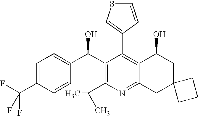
C1(C2=C3C(=NC(C(C)C)=C2C(C2=CC=C(C(F)(F)F)C=C2)O)CC2(CC3O)CCC2)=CSC=C1
